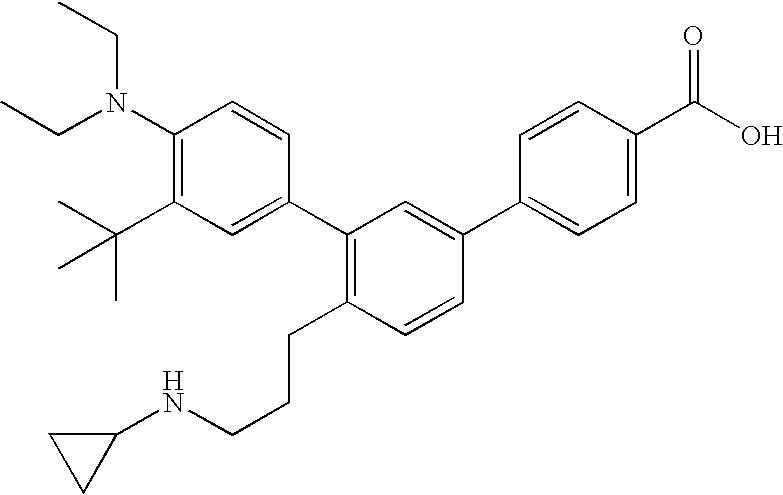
C1(N(CC)CC)=C(C(C)(C)C)C=C(C2=C(CCCNC3CC3)C=CC(C3=CC=C(C(O)=O)C=C3)=C2)C=C1
